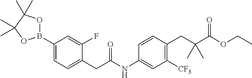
C1(B2OC(C)(C)C(C)(C)O2)=CC=C(CC(NC2=CC([CF3])=C(CC(C(OCC)=O)(C)C)C=C2)=O)C(F)=C1
